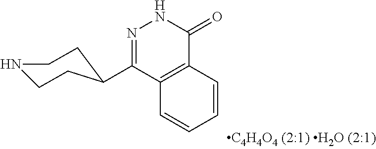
C1(C2CCNCC2)=NNC(=O)C2=C1C=CC=C2
